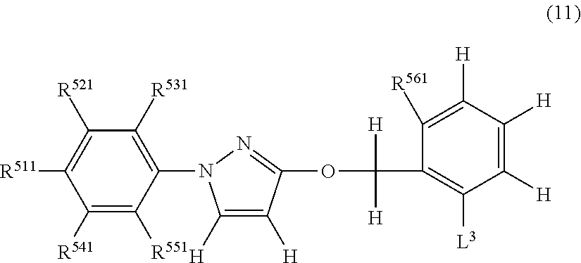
C1([R541])=C([R551])C(N2C([H])=C([H])C(OC(C3=C([L3])C([H])=C([H])C([H])=C3[R561])([H])[H])=N2)=C([R531])C([R521])=C1[R511]
